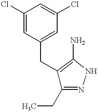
C(C1=CC(Cl)=CC(Cl)=C1)C1=C(N)NN=C1CC
